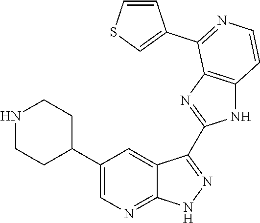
N1CCC(C2=CN=C3C(=C2)C(C2=NC4=C(N2)C=CN=C4C2=CSC=C2)=N[N H]3)CC1
